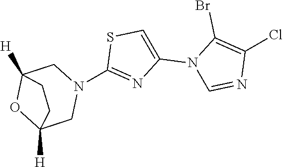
N1(C2=NC(N3C=NC(Cl)=C3Br)=CS2)CC2([H])OC([H])(C1)CC2
